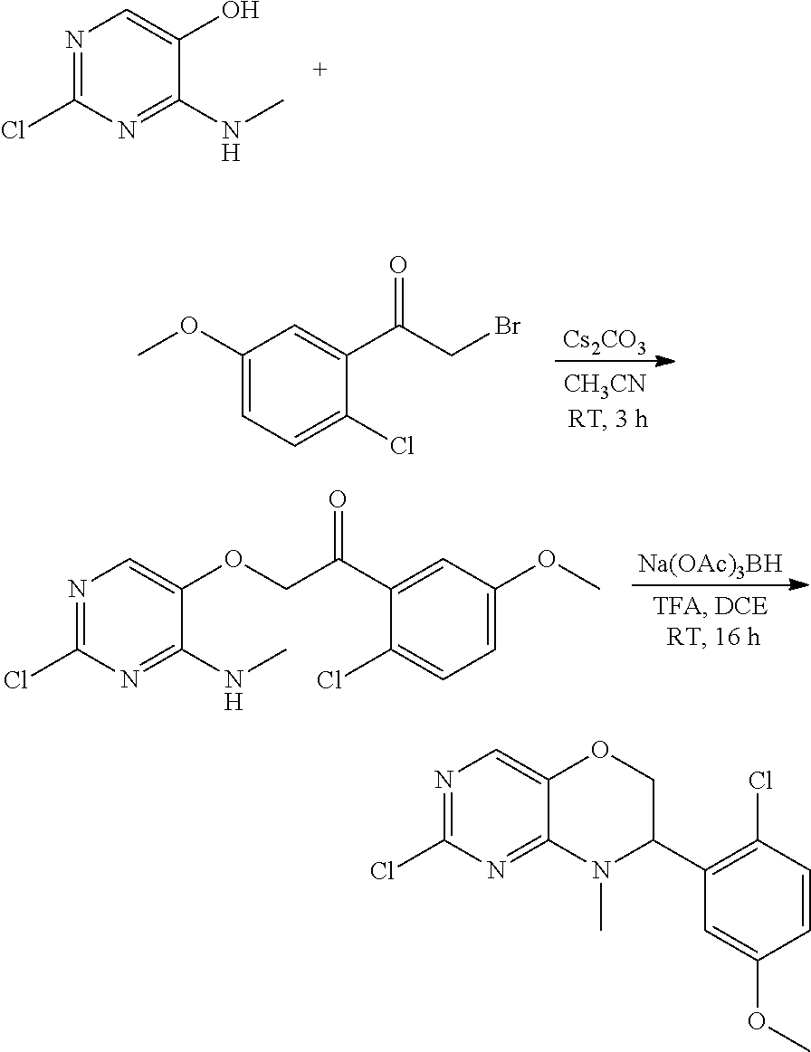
N1=C(Cl)N=C(NC)C(O)=C1.[Cs2CO3].C1=C(OC)C=C(C(CBr)=O)C(Cl)=C1.[Na(OAc)3BH].N1=C(Cl)N=C(NC)C(OCC(C2=CC(OC)=CC=C2Cl)=O)=C1.N1=C(Cl)N=C2C(=C1)OCC(C1=C(Cl)C=CC(OC)=C1)N2C
